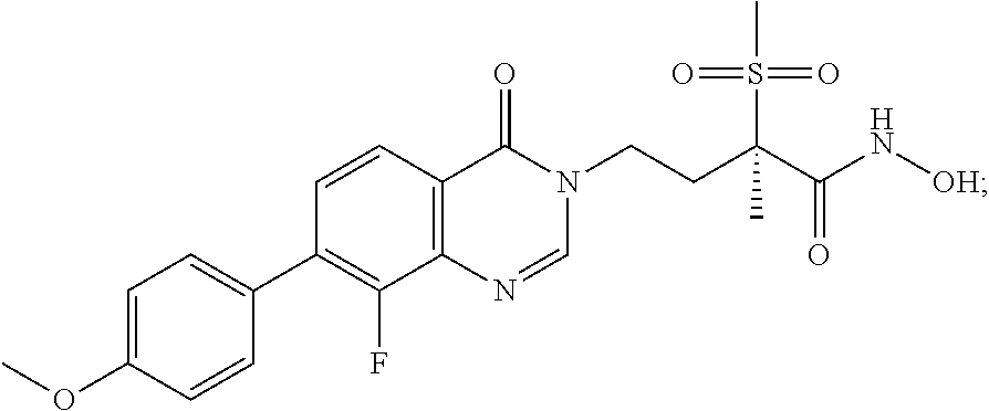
C12=C(C=CC(C3=CC=C(OC)C=C3)=C1F)C(=O)N(CCC(C(N[OH])=O)(S(C)(=O)=O)C)C=N2
